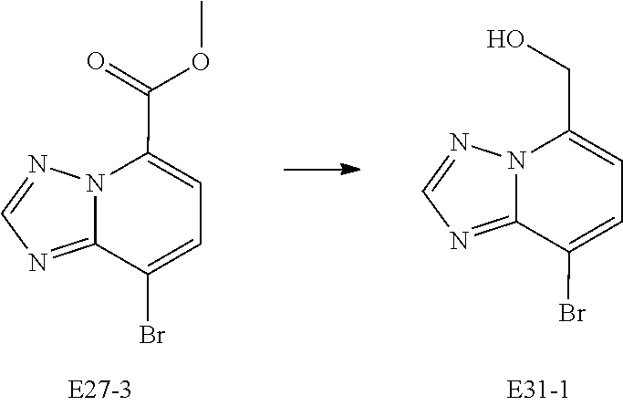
C1=C(Br)C2=NC=NN2C(C(=O)OC)=C1.C12=NC=NN1C(CO)=CC=C2Br
